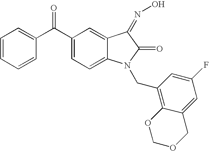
C1(C(C2=CC=CC=C2)=O)=CC=C2C(=C1)C(=NO)C(=O)N2CC1=C2C(=CC(F)=C1)COCO2
